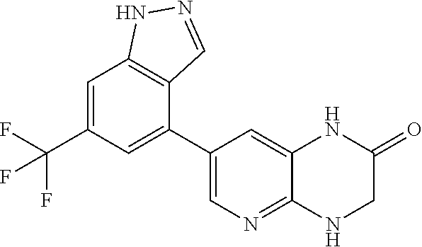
C1=C(C(F)(F)F)C=C(C2=CN=C3C(=C2)NC(=O)CN3)C2=C1NN=C2
